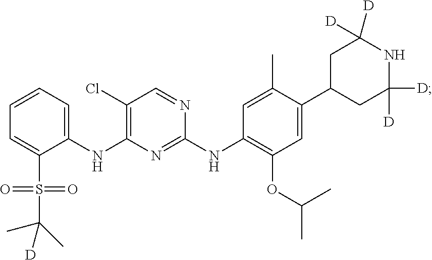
C1=CC=C(S(C(C)(C)[D])(=O)=O)C(NC2=C(Cl)C=NC(NC3=C(OC(C)C)C=C(C4CC([D])([D])NC([D])([D])C4)C(C)=C3)=N2)=C1
